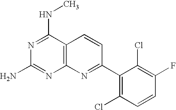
N1=C(NC)C2=C(N=C1N)N=C(C1=C(Cl)C=CC(F)=C1Cl)C=C2
